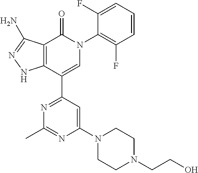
C12=C(C(C3=NC(C)=NC(N4CCN(CCO)CC4)=C3)=CN(C3=C(F)C=CC=C3F)C1=O)NN=C2N
